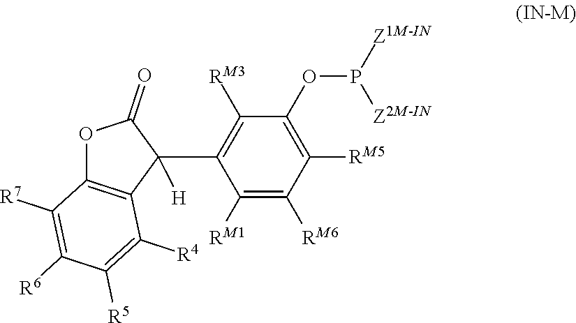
O1C2=C(C(C3=C([RM3])C(OP([Z1M-IN])[Z2M-IN])=C([RM5])C([RM6])=C3[RM1])([H])C1=O)C([R4])=C([R5])C([R6])=C2[R7]
